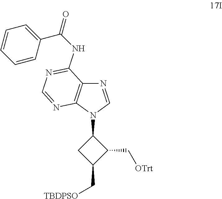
N1=CN(C2CC(C[TBDPSO])C2C[OTrt])C2=C1C(NC(C1=CC=CC=C1)=O)=NC=N2
